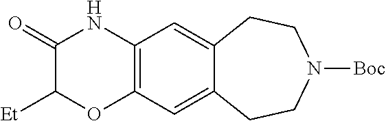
C1(=O)C([Et])OC2=C(N1)C=C1C(=C2)CCN([Boc])CC1
